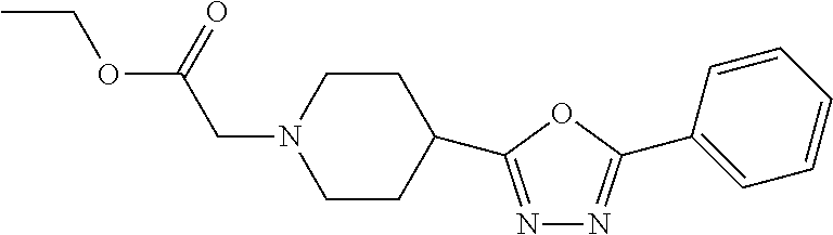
N1=C(C2CCN(CC(OCC)=O)CC2)OC(C2=CC=CC=C2)=N1
